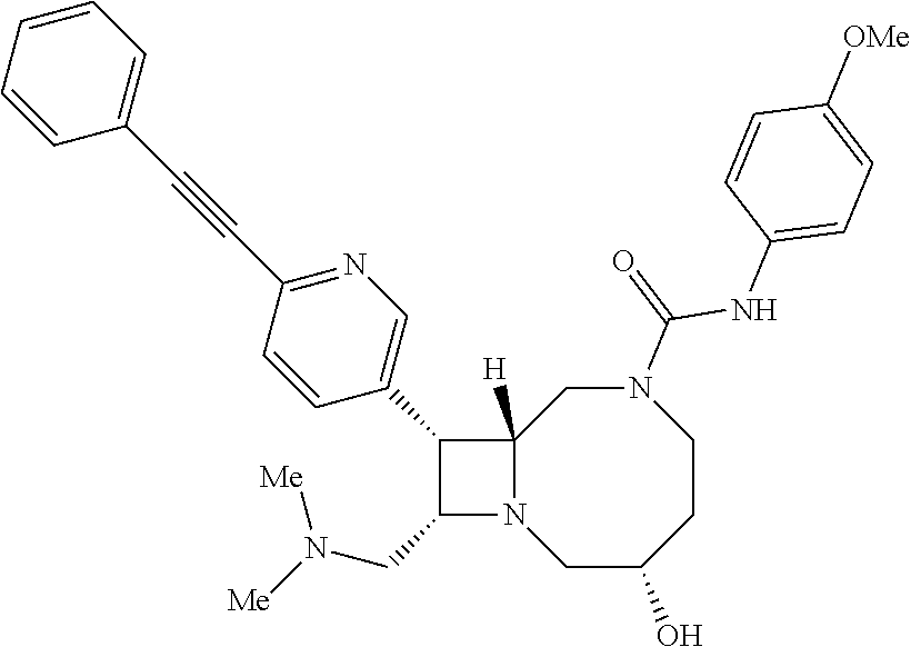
C1C(O)CCN(C(=O)NC2=CC=C([OMe])C=C2)CC2([H])N1C(CN([Me])[Me])C2C1=CN=C(C#CC2=CC=CC=C2)C=C1
